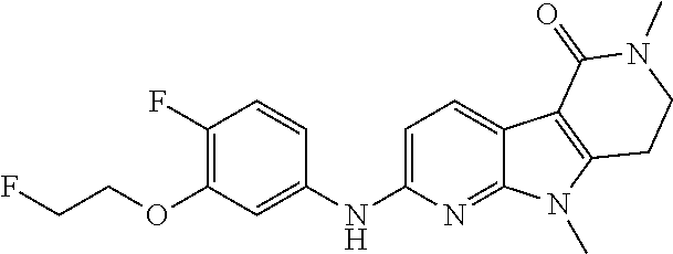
C1(F)=C(OCCF)C=C(NC2=CC=C3C(=N2)N(C)C2=C3C(=O)N(C)CC2)C=C1
